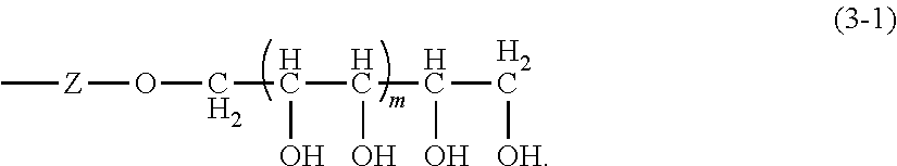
C(C(C(C(C[OH])O)O)O)O[Z]C
